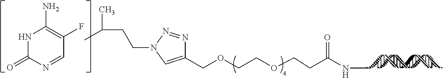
C1(COCCOCCC(NC)=O)=CN(CCC(C)C)N=N1.N1C(=O)N=CC(F)=C1N
